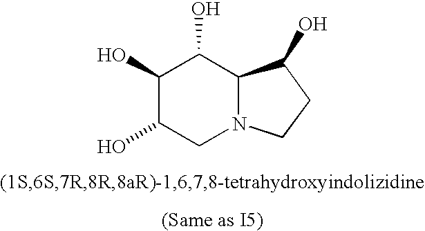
C1(O)C(O)CN2C(C1O)C(O)CC2
